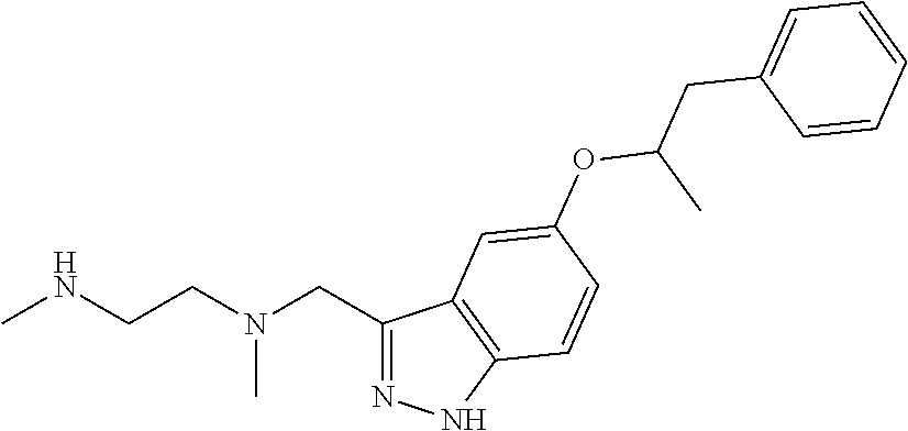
C1(CN(CCNC)C)=NNC2=C1C=C(OC(CC1=CC=CC=C1)C)C=C2
